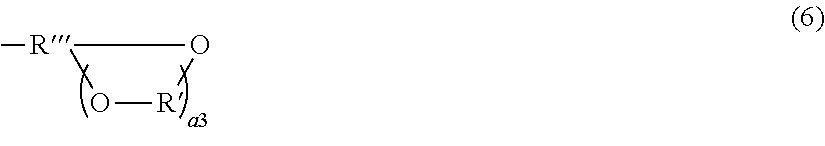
[R]1O[R](C)O1
